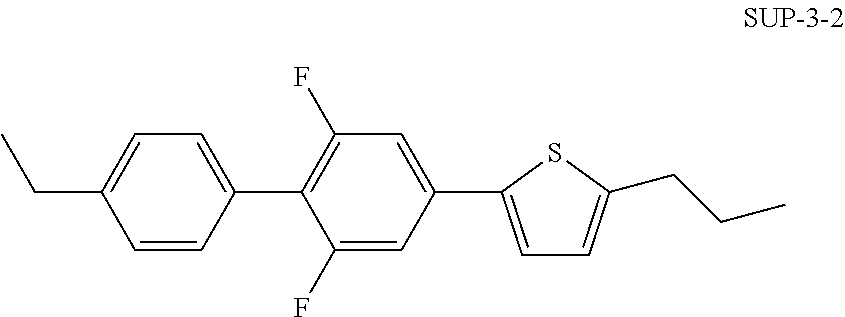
C1=CC(C2=C(F)C=C(C3=CC=C(CCC)S3)C=C2F)=CC=C1CC
